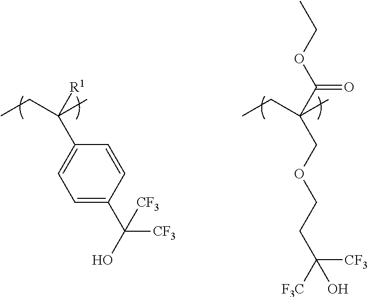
CCC(C)([R1])C1=CC=C(C([CF3])(O)[CF3])C=C1.CCC(C)(C(OCC)=O)COCCC([CF3])(O)[F3C]
